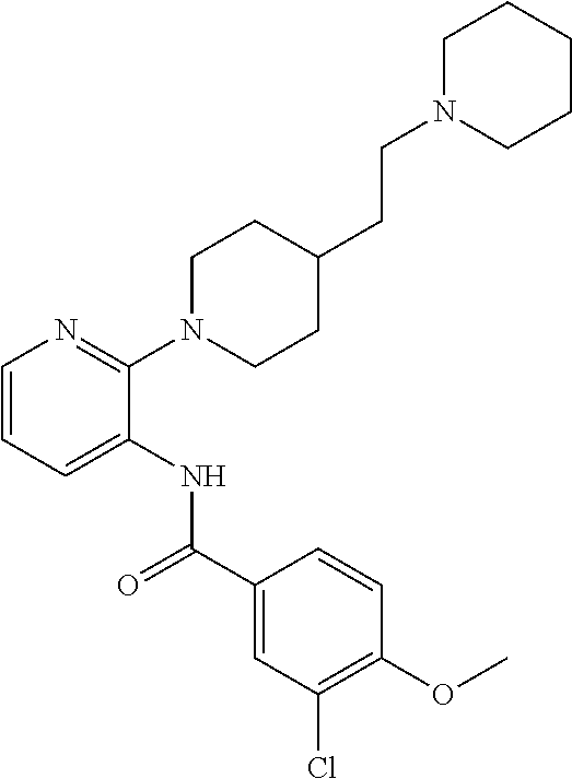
C1(N2CCC(CCN3CCCCC3)CC2)=NC=CC=C1NC(=O)C1=CC(Cl)=C(OC)C=C1
